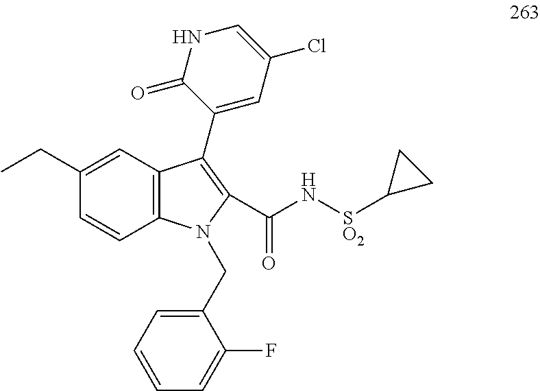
C1(CN2C3=C(C(C4=CC(Cl)=CNC4=O)=C2C(N[S O2]C2CC2)=O)C=C(CC)C=C3)=CC=CC=C1F
